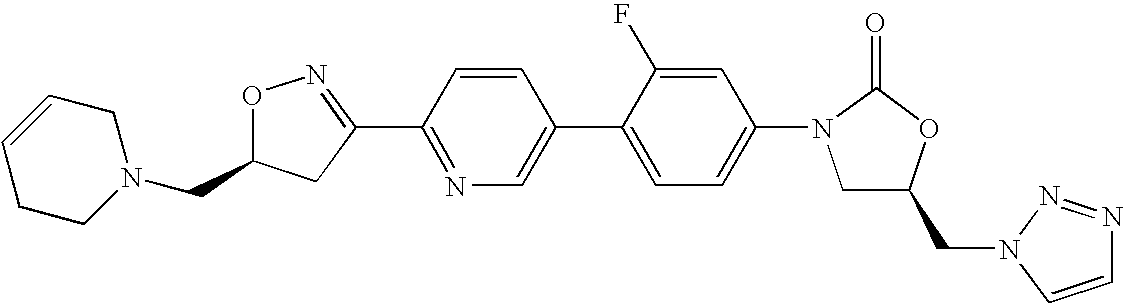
O1C(CN2CC=CCC2)CC(C2=NC=C(C3=CC=C(N4CC(CN5N=NC=C5)OC4=O)C=C3F)C=C2)=N1
